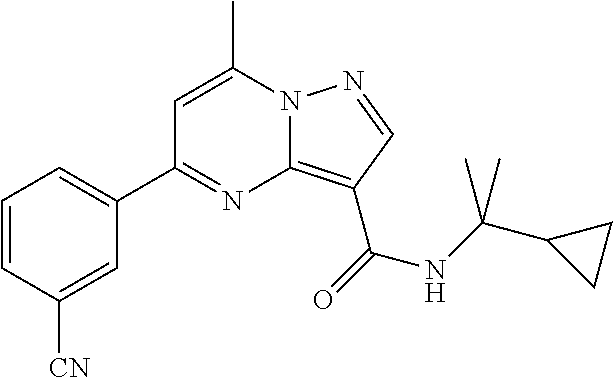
C1=CC([CN])=CC(C2=NC3=C(C(=O)NC(C4CC4)(C)C)C=NN3C(C)=C2)=C1
